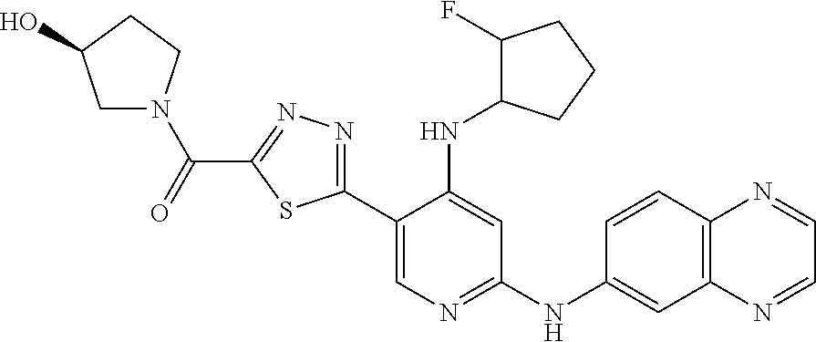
C1N(C(=O)C2=NN=C(C3=CN=C(NC4=CC5=C(C=C4)N=CC=N5)C=C3NC3C(F)CCC3)S2)CCC1O
